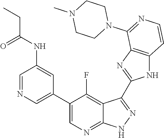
C1=NC=C(C2=CN=C3C(=C2F)C(C2=NC4=C(N2)C=CN=C4N2CCN(C)CC2)=N[N H]3)C=C1NC(CC)=O
